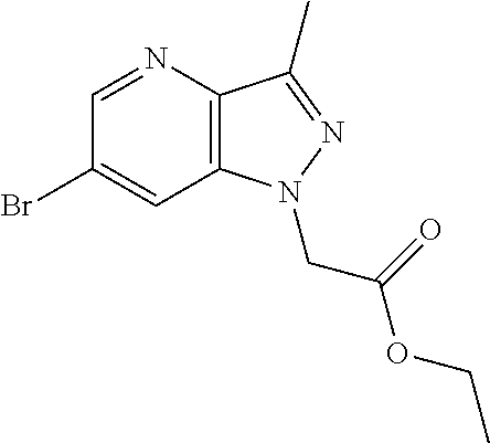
C1(Br)=CC2=C(C(C)=NN2CC(=O)OCC)N=C1
